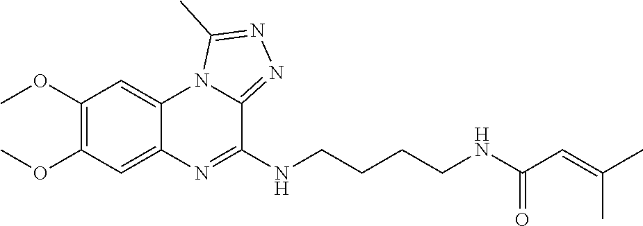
C1(OC)=C(OC)C=C2C(=C1)N1C(=NN=C1C)C(NCCCCNC(C=C(C)C)=O)=N2
